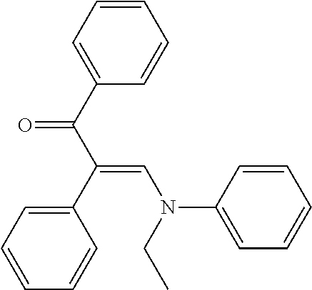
C1=CC=C(C(C(C2=CC=CC=C2)=CN(C2=CC=CC=C2)CC)=O)C=C1
